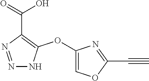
C1(OC2=C(C(=O)O)N=NN2)=COC(C#C)=N1
